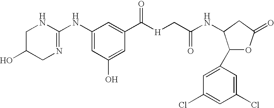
C1C(O)CN=C(NC2=CC(O)=CC(C([H]CC(NC3C(C4=CC(Cl)=CC(Cl)=C4)OC(=O)C3)=O)=O)=C2)N1
